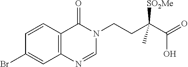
C1=NC2=C(C=CC(Br)=C2)C(=O)N1CCC(C(O)=O)([SO2Me])C
